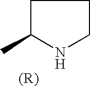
C1C(C)NCC1
